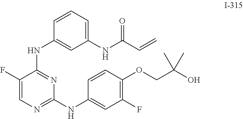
C1(NC(=O)C=C)=CC=CC(NC2=NC(NC3=CC(F)=C(OCC(O)(C)C)C=C3)=NC=C2F)=C1
